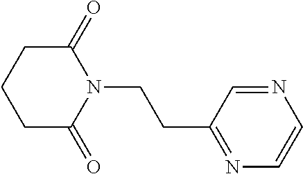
C1(=O)CCCC(=O)N1CCC1=NC=CN=C1
